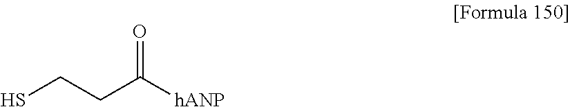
C(C([hANP])=O)CS
